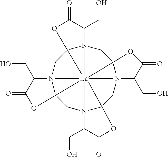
C1N23CCN45CCN67CCN8(C1)[La]246(OC(=O)C5CO)(OC(=O)C7CO)(OC(=O)C3CO)OC(=O)C8CO
